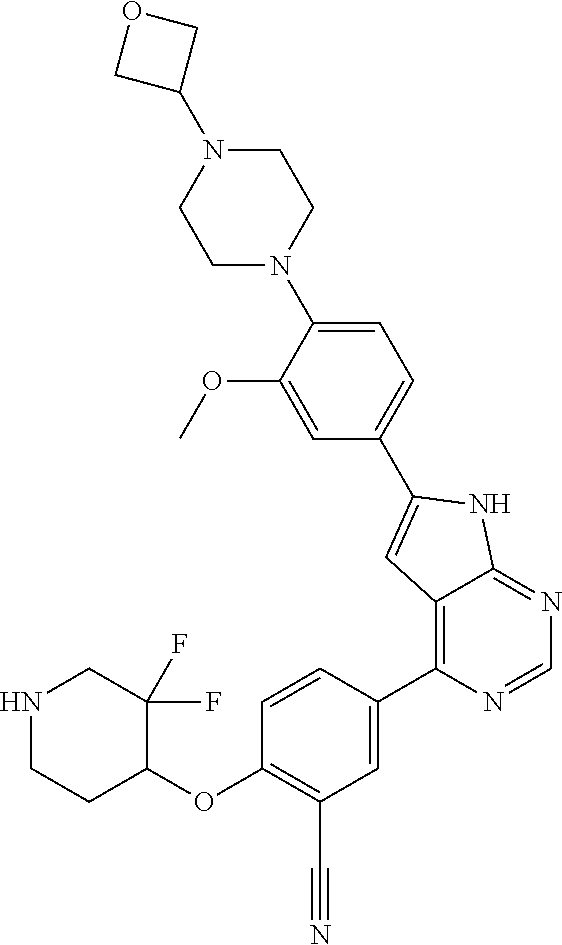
C1(C2=CC3=C(C4=CC(C#N)=C(OC5C(F)(F)CNCC5)C=C4)N=CN=C3N2)=CC=C(N2CCN(C3COC3)CC2)C(OC)=C1
